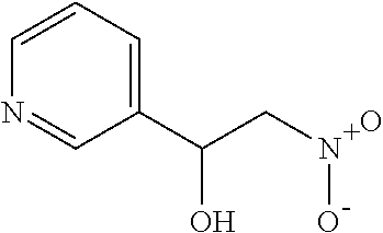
C1=CC=C(C(CNO)O)C=N1.O
